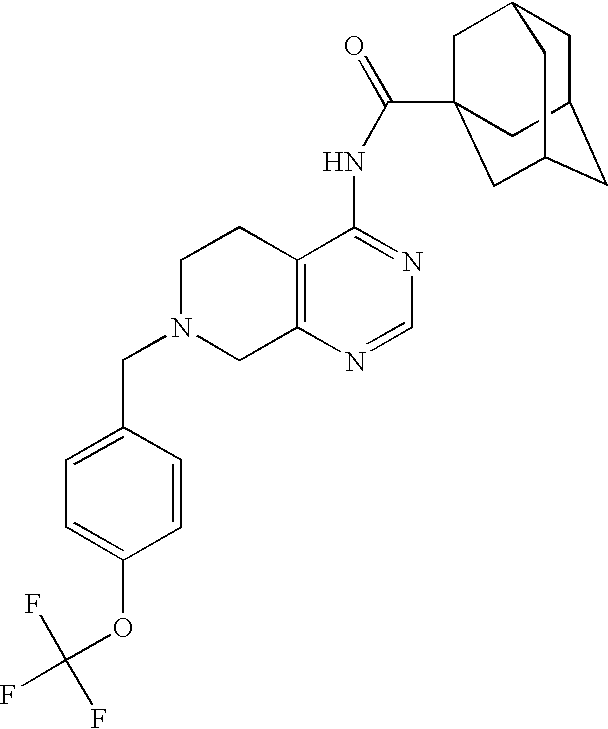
C1N(CC2=CC=C(OC(F)(F)F)C=C2)CC2=C(C1)C(NC(=O)C13CC4CC(CC(C1)C4)C3)=NC=N2
